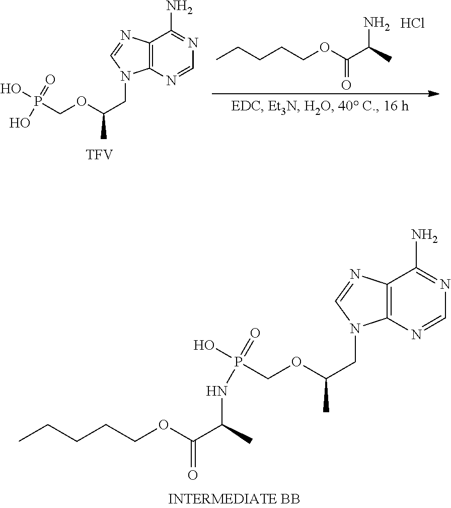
Cl.C(CCCC)OC(C(C)N)=O.C12=C(N=CN=C1N)N(CC(C)OCP(O)(=O)O)C=N2.[TFV].C12=C(N=CN=C1N)N(CC(C)OCP(O)(=O)NC(C(OCCCCC)=O)C)C=N2
